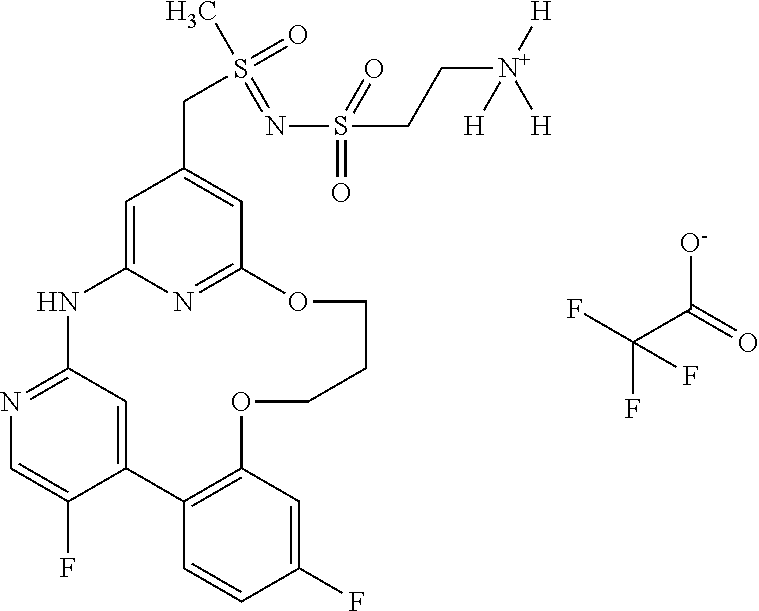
C12=CC(=NC=C1F)NC1=CC(CS(C)(=O)=NS(=O)(CC[N+]([H])([H])[H])=O)=CC(=N1)OCCCOC1=C2C=CC(F)=C1.FC(C(=O)[O-])(F)F
